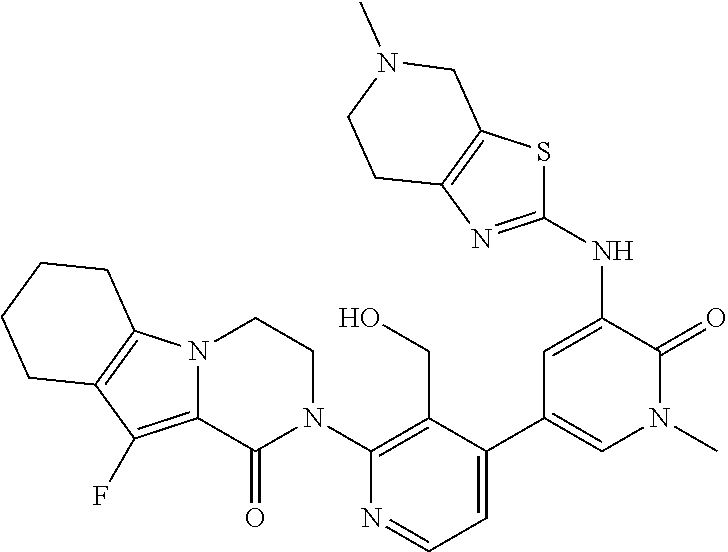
N12C(=C(F)C3=C1CCCC3)C(=O)N(C1=C(CO)C(C3=CN(C)C(=O)C(NC4=NC5=C(S4)CN(C)CC5)=C3)=CC=N1)CC2
